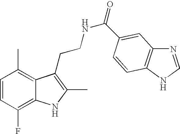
C1=CC(F)=C2C(=C1C)C(CCNC(=O)C1=CC3=C(NC=N3)C=C1)=C(C)N2
